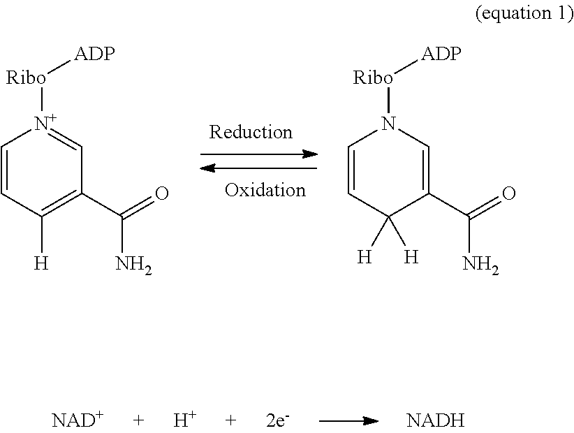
C1=CC([H])=C(C(=O)N)C=[N+]1[Ribo][ADP].C1=CC([H])([H])C(C(=O)N)=CN1[Ribo][ADP].[NAD+].[H].[NADH]
